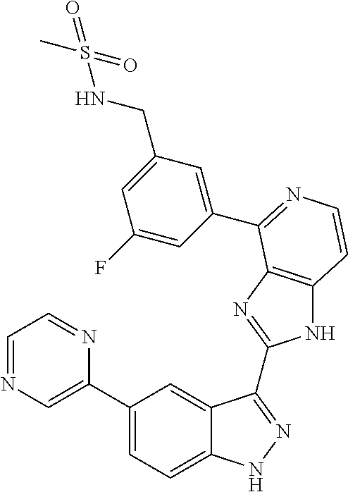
C1(C2=CN=CC=N2)=CC=C2C(=C1)C(C1=NC3=C(N1)C=CN=C3C1=CC(CNS(=O)(C)=O)=CC(F)=C1)=NN2
